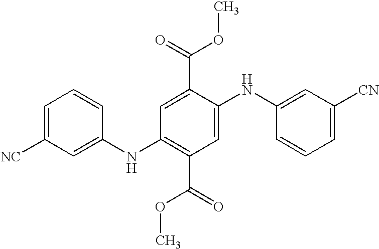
C1=C([NC])C=C(NC2=C(C(=O)OC)C=C(NC3=CC([CN])=CC=C3)C(C(=O)OC)=C2)C=C1
